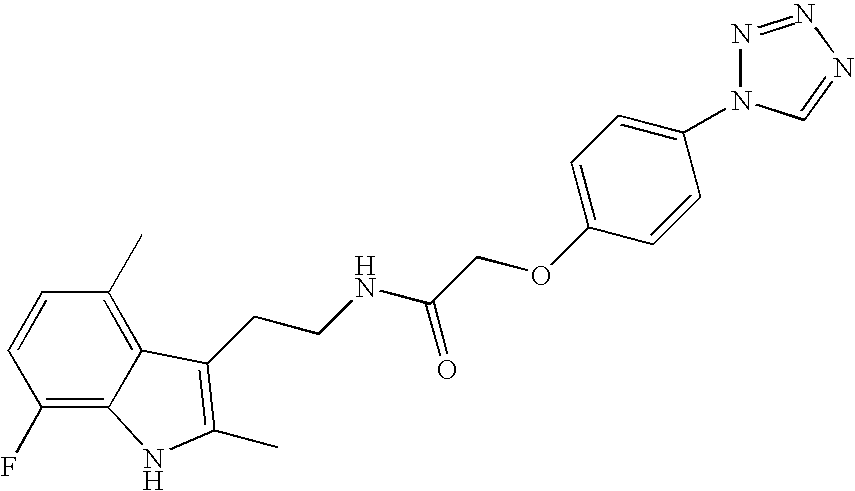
C1(F)=C2C(=C(C)C=C1)C(CCNC(COC1=CC=C(N3N=NN=C3)C=C1)=O)=C(C)N2
